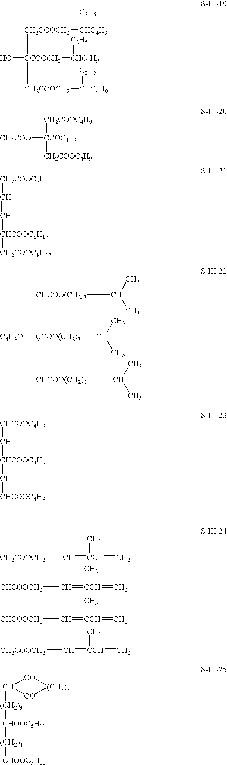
O[CCOOCH2]([CH2COOCH2][CHC4H9][C2H5])([CH2COOCH2][CHC4H9][C2H5])[CHC4H9][C2H5].[CH3COO][CCOC4H9]([CH2COOC4H9])[CH2COOC4H9].[CH2COOC8H17]C=C[CHCOOC8H17][CH2COOC8H17].[C4H9O][CCOO(CH2)3]([CHCOO(CH2)3]C(C)C)([CHCOO(CH2)3]C(C)C)C(C)C.[CHCOOC4H9]C[CHCOOC4H9]C[CHCOOC4H9].[CH2COOCH2]([CHCOOCH2]([CHCOOCH2]([CH2COOCH2]C=[CCH](C)=C)C=[CCH](C)=C)C=[CCH](C)=C)C=[CCH](C)=C.C1([(CH2)3][CHOOC5H11][(CH2)4][CHOOC5H11])[CO][(CH2)2][CO]1
